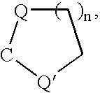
C1[Q]C[Q]C1
